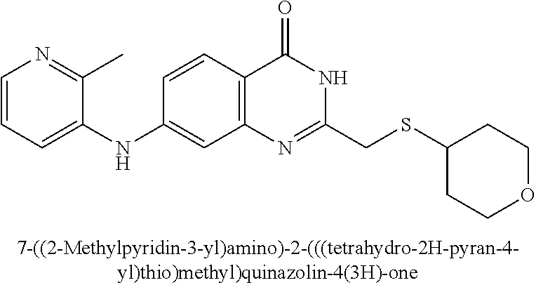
C1(NC2=CC=CN=C2C)=CC2=C(C=C1)C(=O)NC(CSC1CCOCC1)=N2
